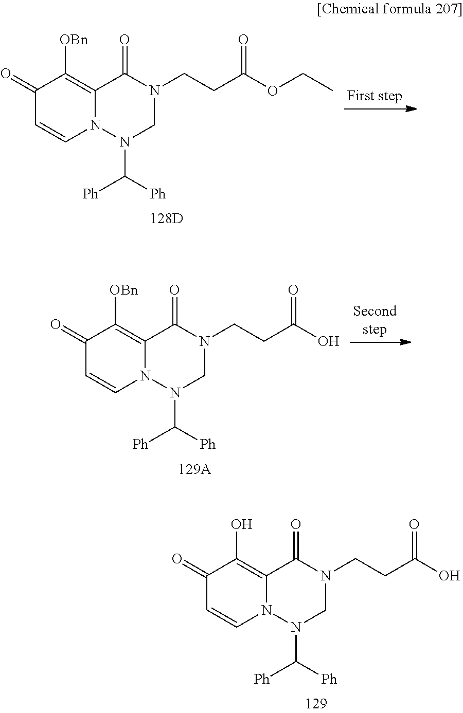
C1(=O)C=CN2C(=C1[OBn])C(=O)N(CCC(OCC)=O)CN2C([Ph])[Ph].C1(=O)C=CN2C(=C1O)C(=O)N(CCC(O)=O)CN2C([Ph])[Ph].C1(=O)C=CN2C(=C1[OBn])C(=O)N(CCC(O)=O)CN2C([Ph])[Ph]
